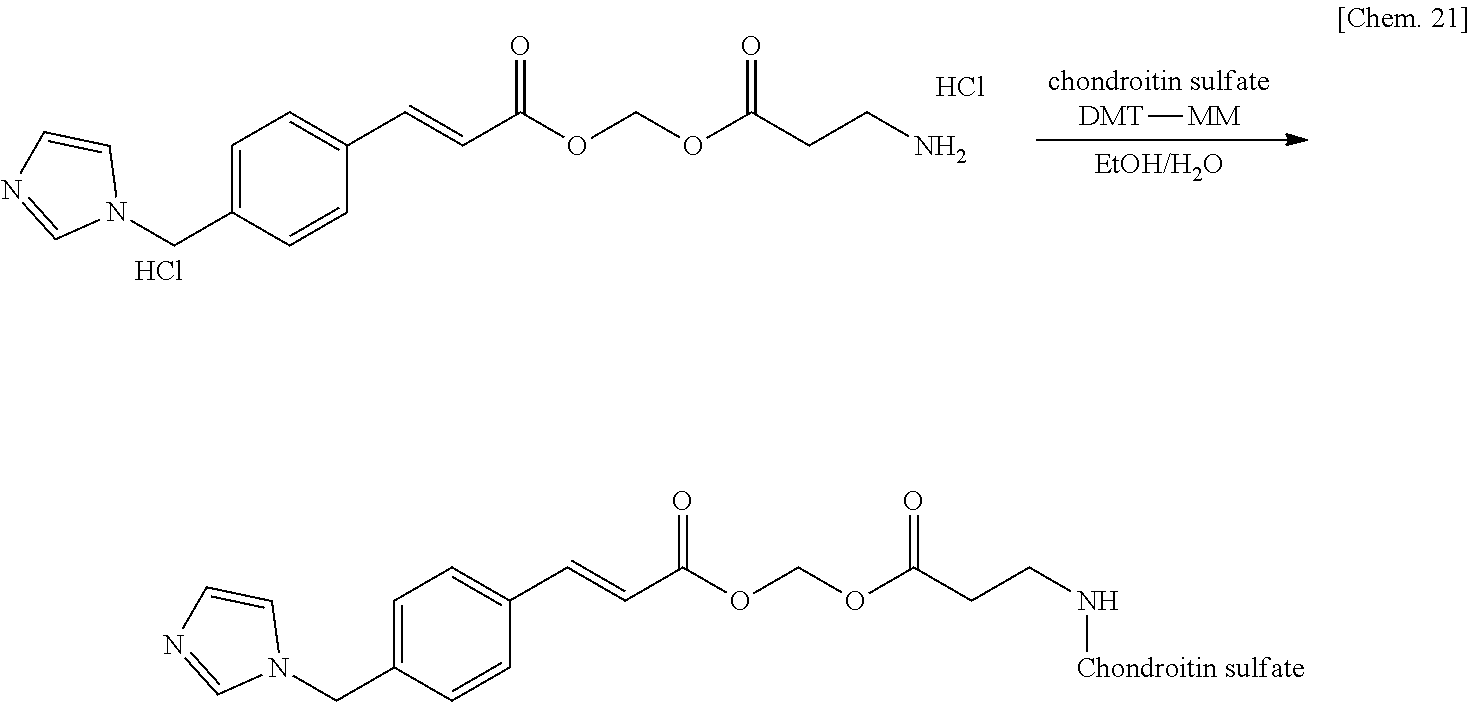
[chondroitin sulfate].[DMT][MM].[EtOH/H2O].N1(CC2=CC=C(C=CC(=O)OCOC(CCN)=O)C=C2)C=CN=C1.Cl.Cl.N1(CC2=CC=C(C=CC(=O)OCOC(CCN[Chondroitin sulfate])=O)C=C2)C=CN=C1
